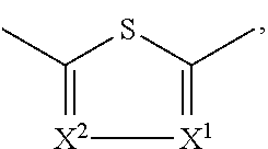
CC1=[X2][X1]=C(C)S1
